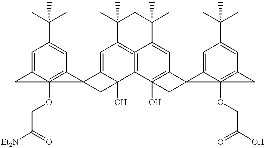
C1=C2C3(OCC(=O)[Et2N])(=C(C=C1C(C)(C)C)C31C3=CC4=C5=C(C3(O)C1)C1(O)=C(C=C5C(C)(C)CC4(C)C)C3(C4=CC(C(C)(C)C)=CC5=C34(OCC(=O)O)C5)C1)C2
